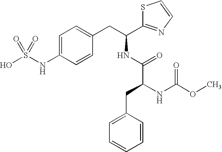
OS(NC1=CC=C(CC(NC(=O)C(NC(=O)OC)CC2=CC=CC=C2)C2=NC=CS2)C=C1)(=O)=O
